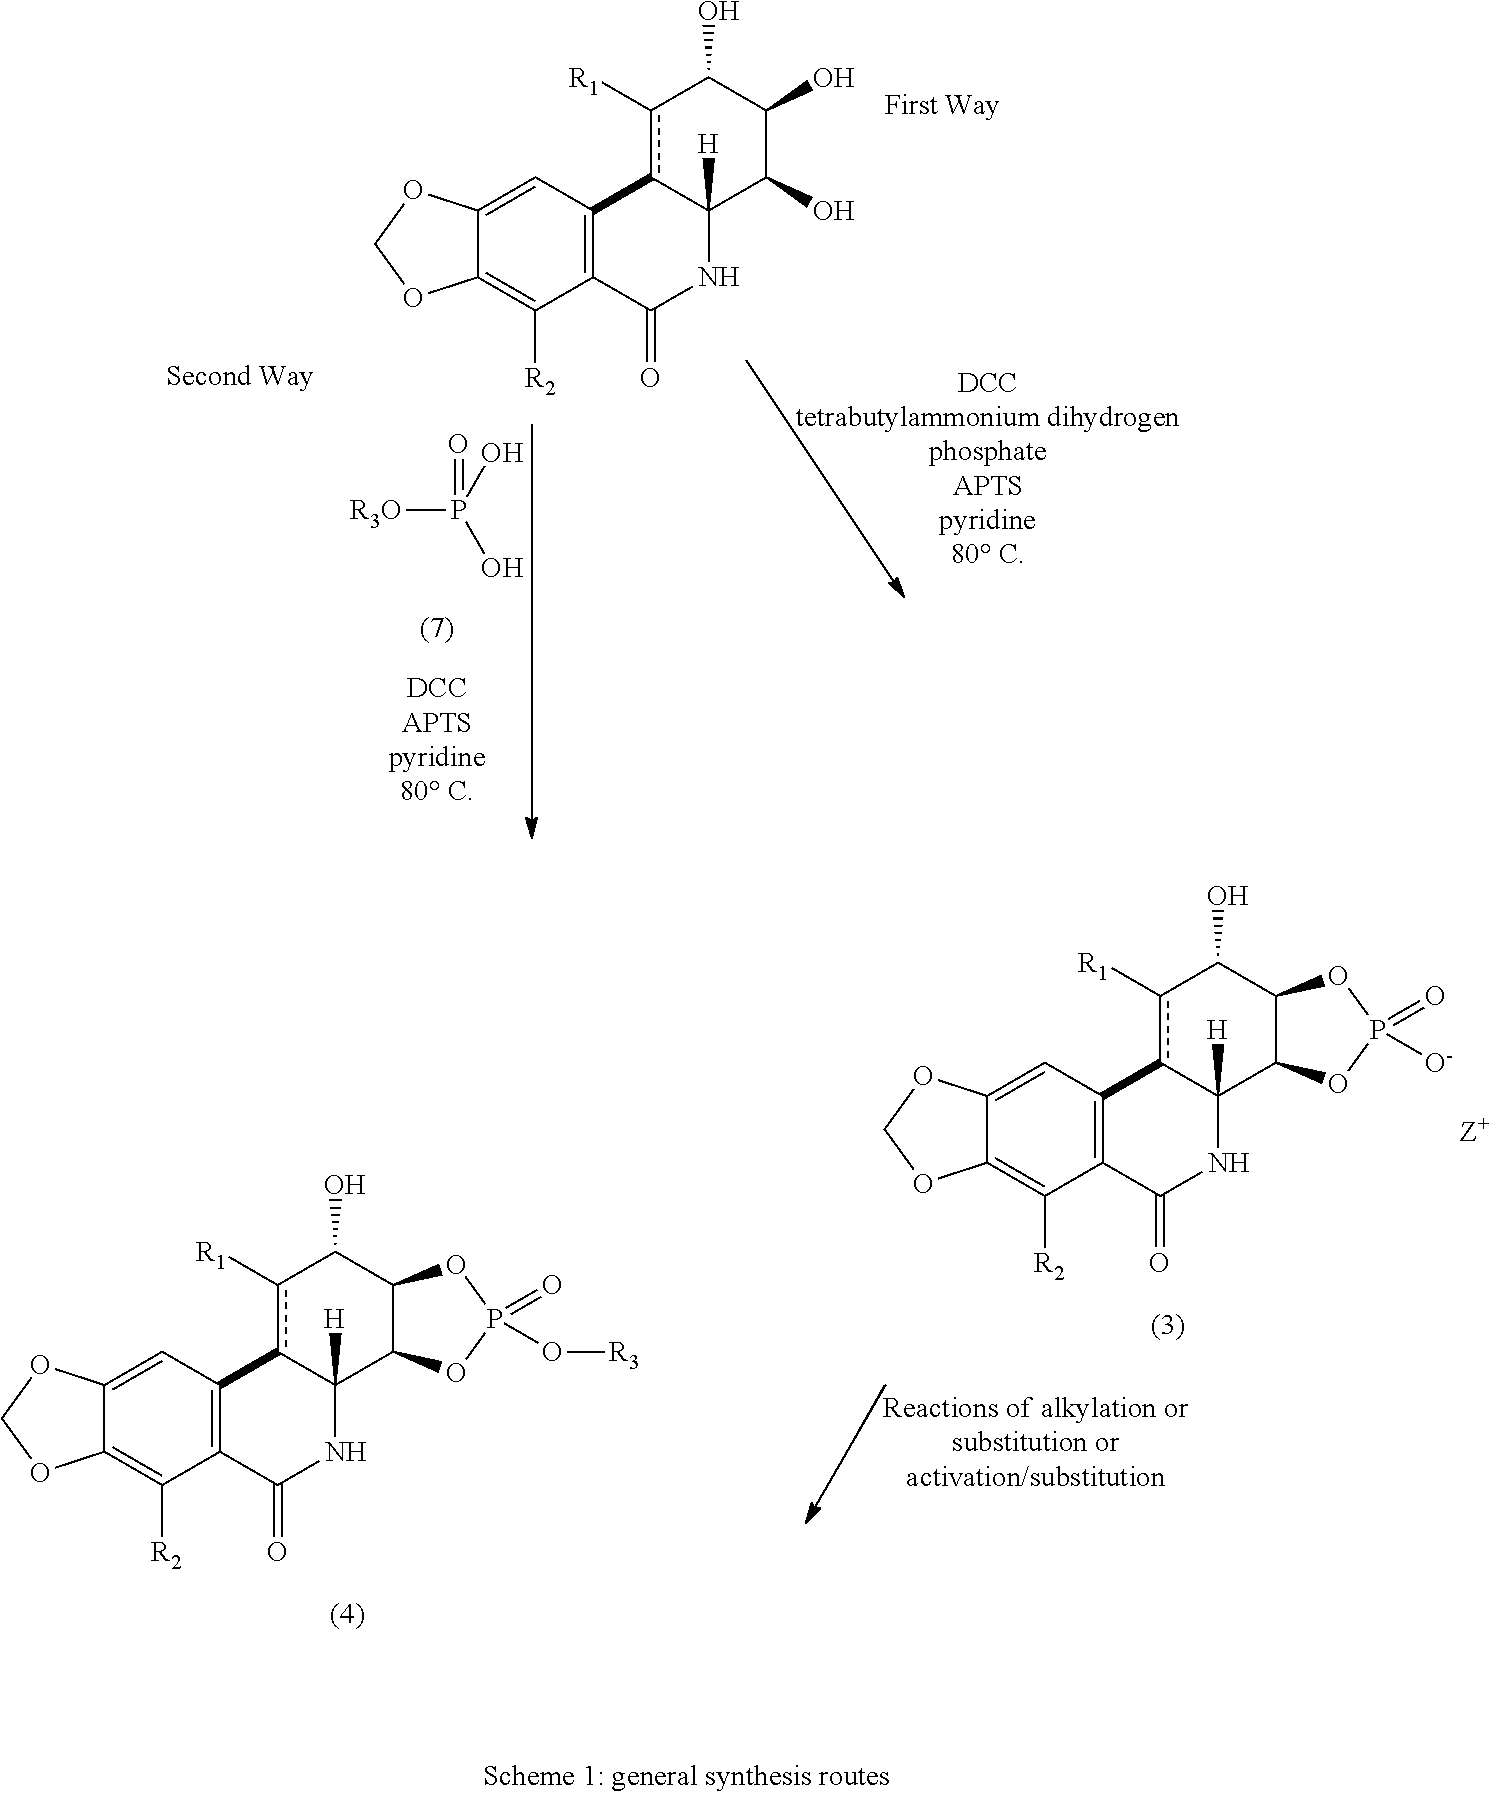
C12=C(C(=O)NC3([H])c1c([R1])C(O)C(O)C3O)C([R2])=C1C(=C2)OCO1.[R3O]P(O)(O)=O.C12=C(C(=O)NC3([H])c1c([R1])C(O)C1C3OP(=O)([O-])O1)C([R2])=C1C(=C2)OCO1.C12=C(C(=O)NC3([H])c1c([R1])C(O)C1C3OP(=O)(O[R3])O1)C([R2])=C1C(=C2)OCO1
